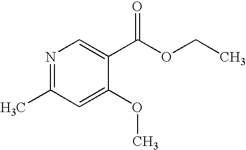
N1=C(C)C=C(OC)C(C(OCC)=O)=C1
